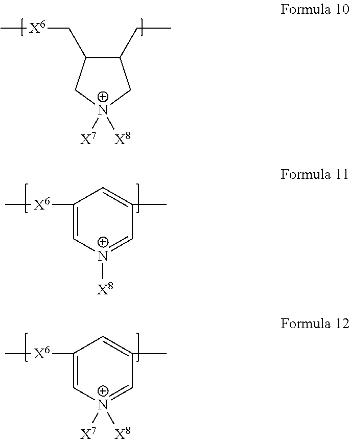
C1(CC)C(C[X6]C)C[N+]([X7])([X8])C1.C1([X6]C)=C[N+]([X8])=CC(C)=C1.C1([X6]C)=C[N+]([X7])([X8])=CC(C)=C1
